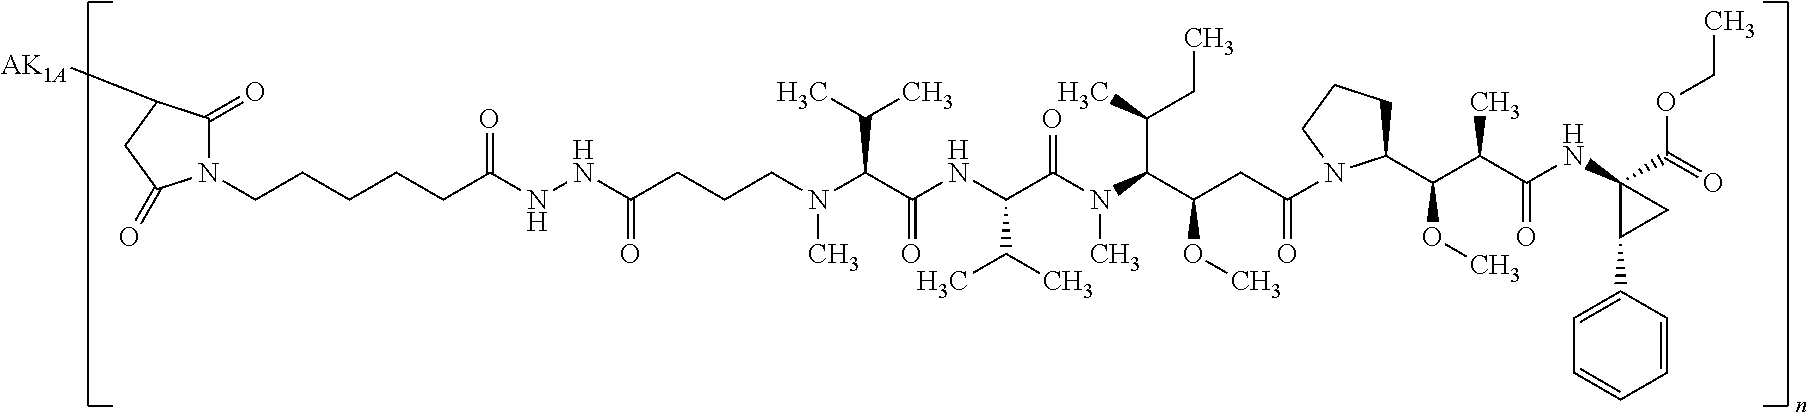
N1(CCCCCC(NNC(=O)CCCN(C(C(C)C)C(=O)NC(C(C)C)C(N(C(C(CC)C)C(OC)CC(N2C(C(C(C(=O)NC3(C(=O)OCC)C(C4=CC=CC=C4)C3)C)OC)CCC2)=O)C)=O)C)=O)C(=O)C([AK1A])CC1=O
